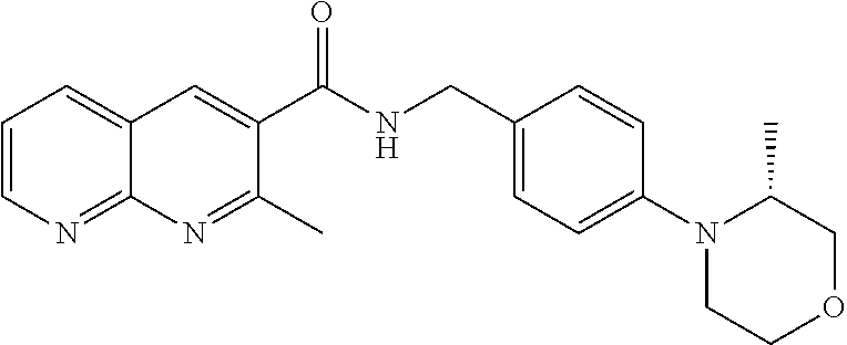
C1=CN=C2C(=C1)C=C(C(NCC1=CC=C(N3CCOCC3C)C=C1)=O)C(C)=N2
